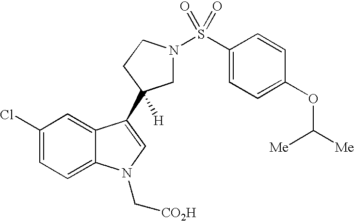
C1=C(Cl)C=C2C(=C1)N(C[CO2H])C=C2C1([H])CN(S(C2=CC=C(OC([Me])[Me])C=C2)(=O)=O)CC1
